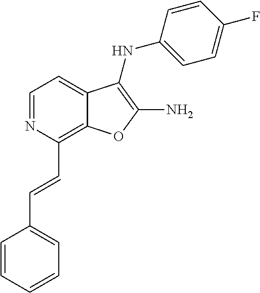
C1(C=CC2=CC=CC=C2)=C2C(=CC=N1)C(NC1=CC=C(F)C=C1)=C(N)O2
